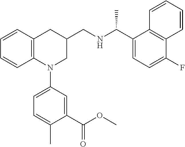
C1=CC2=C(C=C1)N(C1=CC=C(C)C(C(OC)=O)=C1)CC(CNC(C1=CC=C(F)C3=C1C=CC=C3)C)C2
